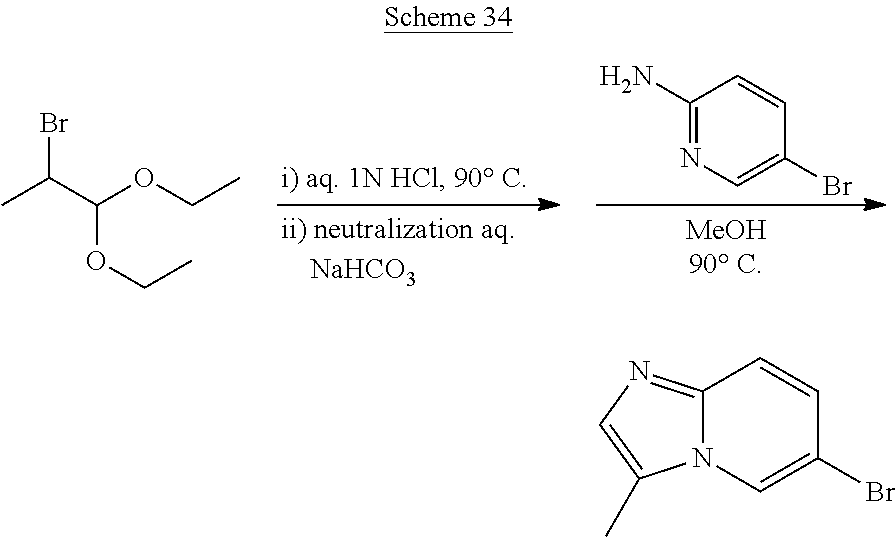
C1(N)=NC=C(Br)C=C1.CC(C(OCC)OCC)Br.C12=NC=C(C)N1C=C(Br)C=C2
